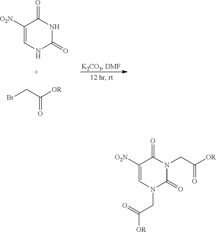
C1([O2N])=CNC(=O)NC1=O.BrCC([OR])=O.C1([O2N])=CN(CC(=O)[OR])C(=O)N(CC(=O)[OR])C1=O
